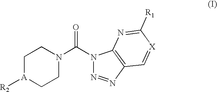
C1[A]([R2])CCN(C(N2N=NC3=C2N=C([R1])[X]=C3)=O)C1
